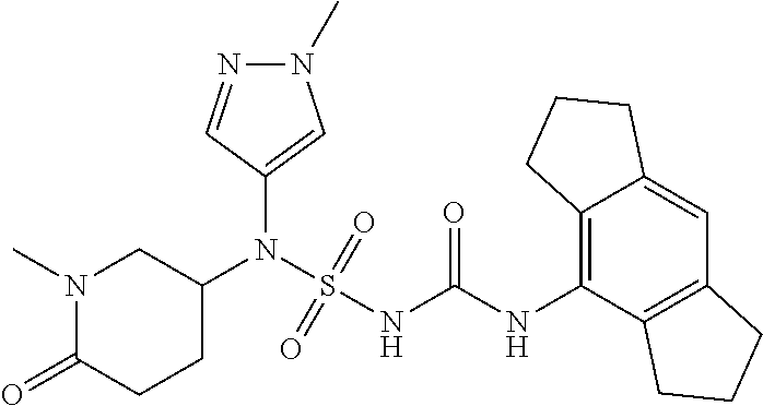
C1(N(S(NC(NC2=C3C(=CC4=C2CCC4)CCC3)=O)(=O)=O)C2CN(C)C(=O)CC2)=CN(C)N=C1
